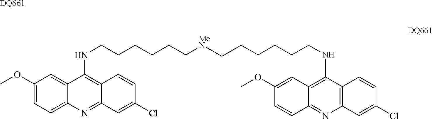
C12=CC=C(OC)C=C1C(NCCCCCC[MeN]CCCCCCNC1=C3C(=NC4=C1C=CC(Cl)=C4)C=CC(OC)=C3)=C1C(=N2)C=C(Cl)C=C1.[DQ661]
